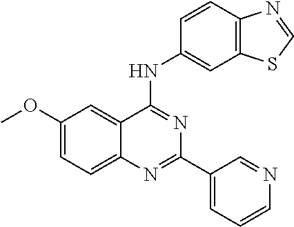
COC1=CC=C2C(=C1)C(NC1=CC3=C(C=C1)N=CS3)=NC(C1=CC=CN=C1)=N2
